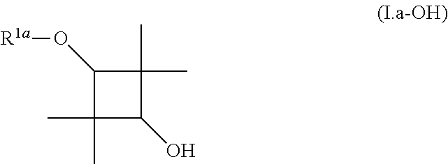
C1(C)(C)C(O[R1a])C(C)(C)C1O
